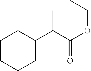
C1CCCC(C(C(OCC)=O)C)C1
